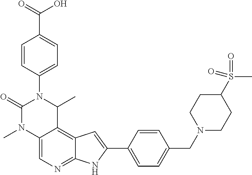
S(C1CCN(CC2=CC=C(C3=CC4=C5C(=CN=C4N3)N(C)C(=O)N(C3=CC=C(C(=O)O)C=C3)C5C)C=C2)CC1)(=O)(C)=O
